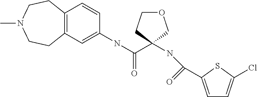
C12=C(C=C(NC(C3(NC(=O)C4=CC=C(Cl)S4)COCC3)=O)C=C1)CCN(C)CC2
